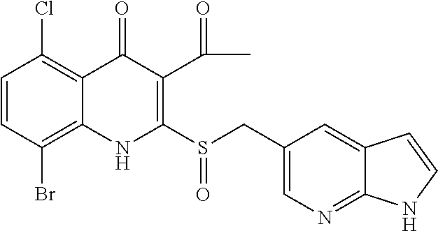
C1=CC(Br)=C2C(=C1Cl)C(=O)C(C(=O)C)=C(S(CC1=CN=C3C(=C1)C=CN3)=O)N2
